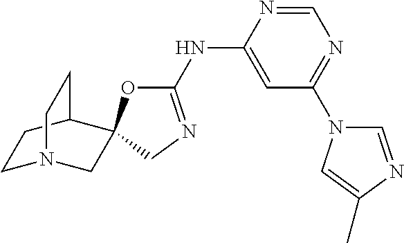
C1(NC2=CC(N3C=NC(C)=C3)=NC=N2)=NCC2(O1)CN1CCC2CC1
